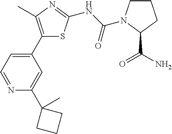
C1(C2=CC=NC(C3(C)CCC3)=C2)=C(C)N=C(NC(=O)N2CCCC2C(=O)N)S1
